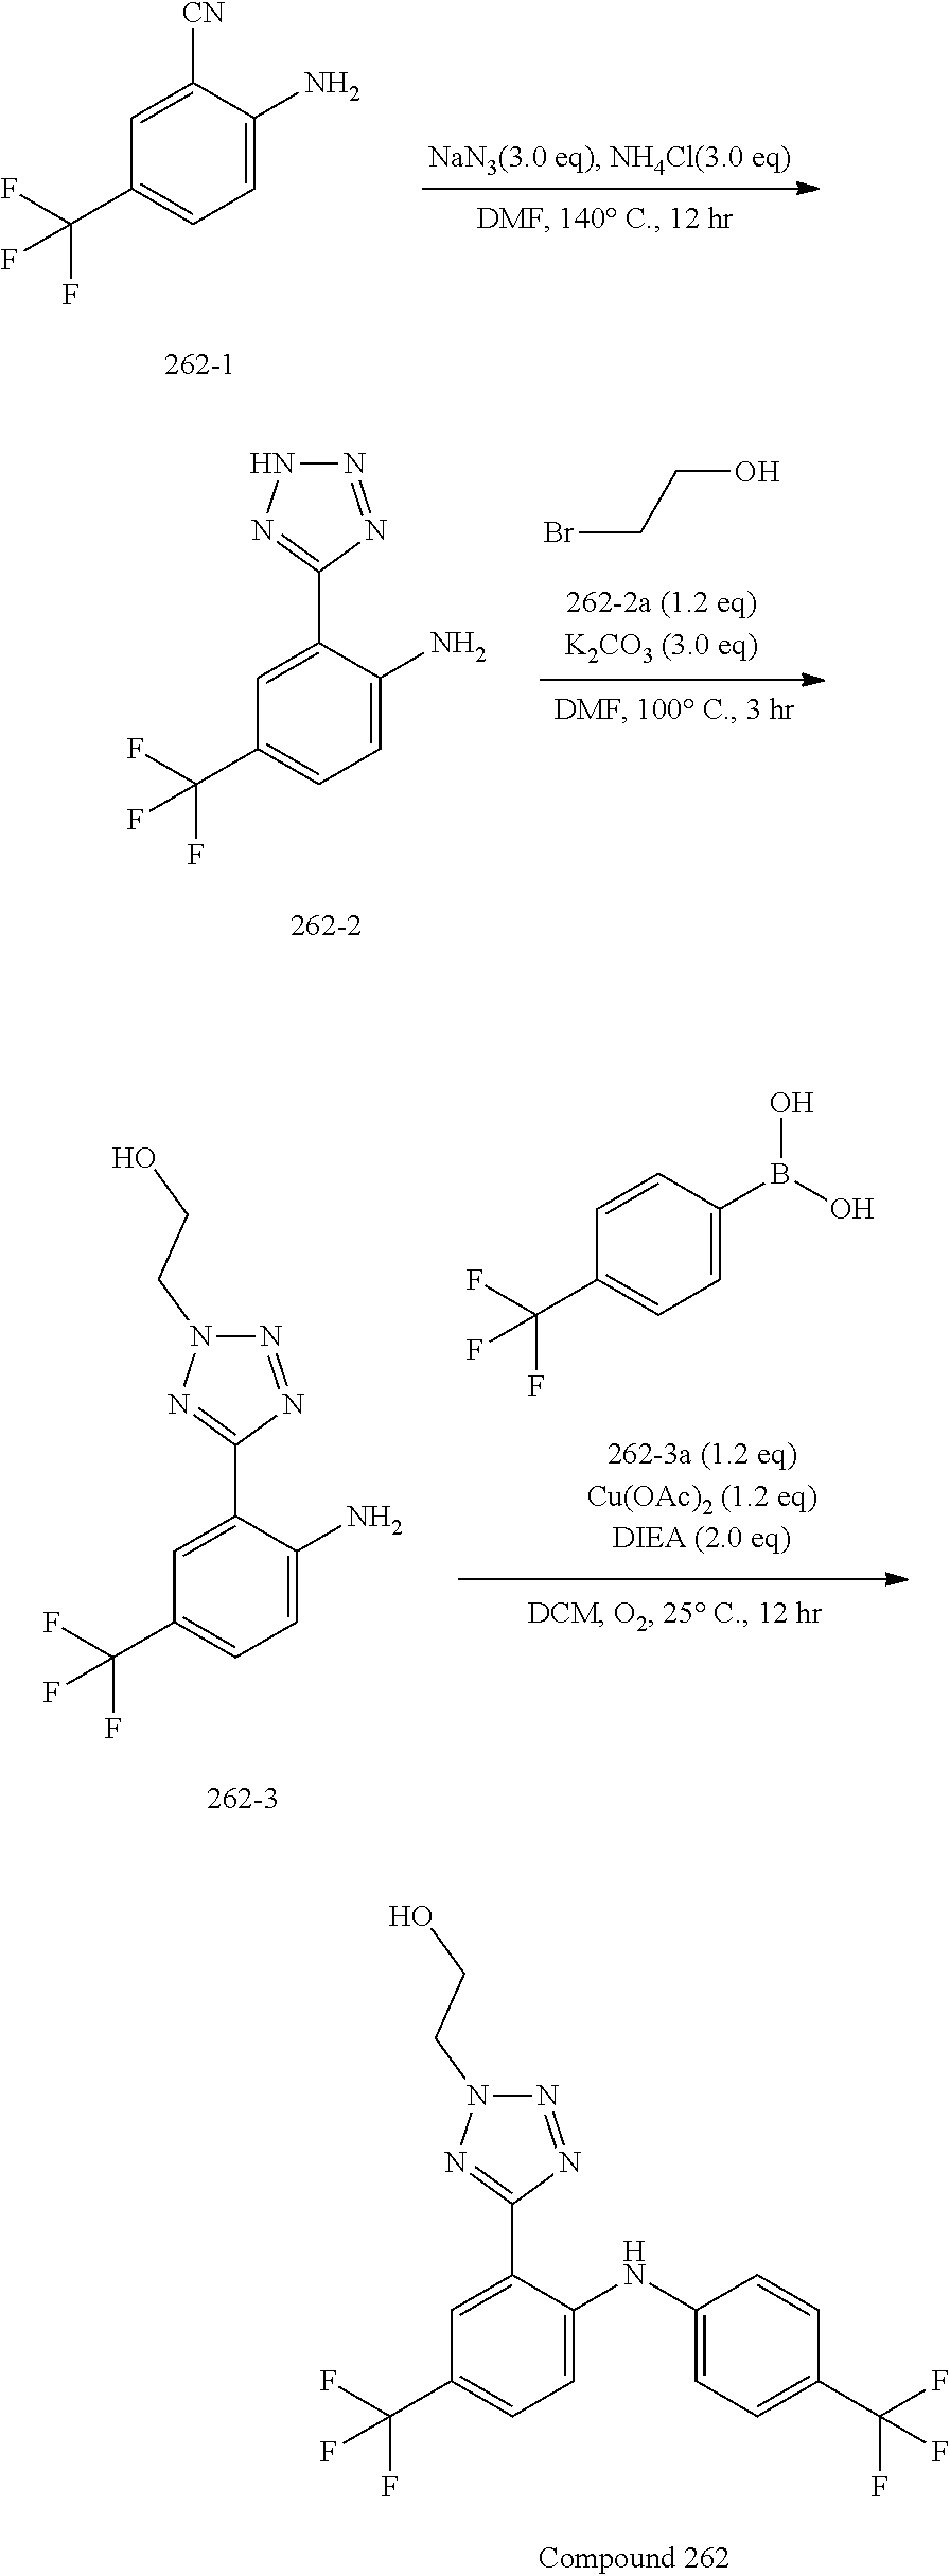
C1(C(F)(F)F)=CC=C(N)C([CN])=C1.BrCCO.C1(C(F)(F)F)=CC=C(N)C(C2=NNN=N2)=C1.C1(C(F)(F)F)=CC=C(NC2=CC=C(C(F)(F)F)C=C2)C(C2=NN(CCO)N=N2)=C1.C1(C(F)(F)F)=CC=C(N)C(C2=NN(CCO)N=N2)=C1.C1(C(F)(F)F)=CC=C(B(O)O)C=C1
